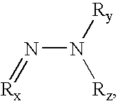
N(N([Ry])[Rz])=[Rx]
